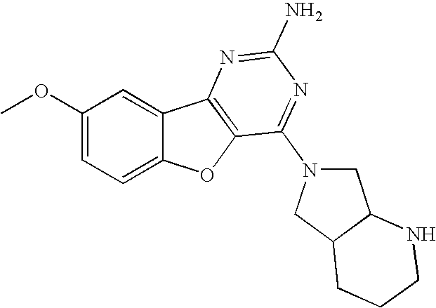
C1(OC)=CC=C2C(=C1)C1=C(O2)C(N2CC3C(C2)CCCN3)=NC(N)=N1
